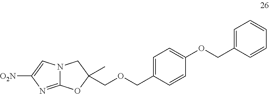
[O2N]C1=CN2C(=N1)OC(C)(COCC1=CC=C(OCC3=CC=CC=C3)C=C1)C2
